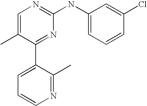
C1=C(C)C(C2=CC=CN=C2C)=NC(NC2=CC=CC(Cl)=C2)=N1
